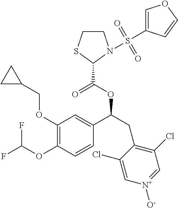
C1(OCC2CC2)=C(OC(F)F)C=CC(C(CC2=C(Cl)C=[N+]([O-])C=C2Cl)OC(=O)C2SCCN2S(=O)(=O)C2=COC=C2)=C1
